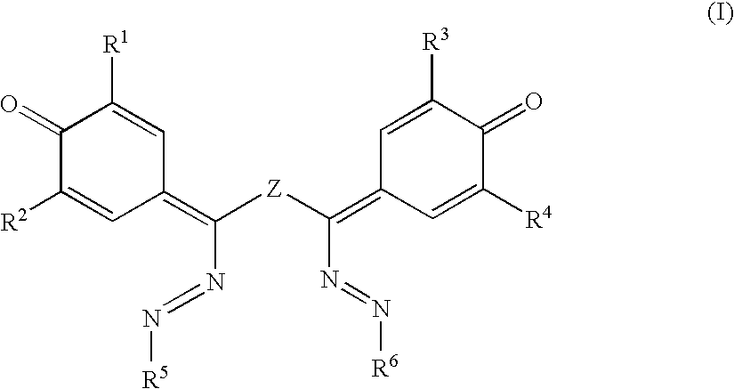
C1(=O)C([R2])=CC(=C(N=N[R5])[Z]C(N=N[R6])=C2C=C([R4])C(=O)C([R3])=C2)C=C1[R1]
